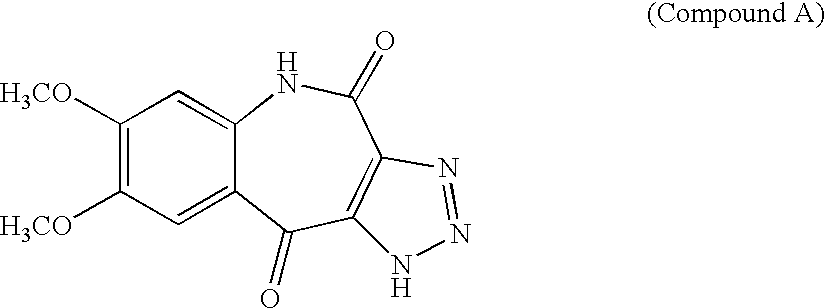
C1([H3CO])=C([H3CO])C=C2C(=C1)NC(=O)C1=C(C2=O)NN=N1
